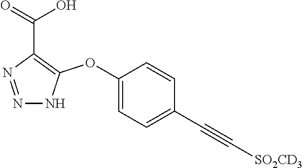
C1(OC2=C(C(=O)O)N=NN2)=CC=C(C#C[SO2CD3])C=C1
